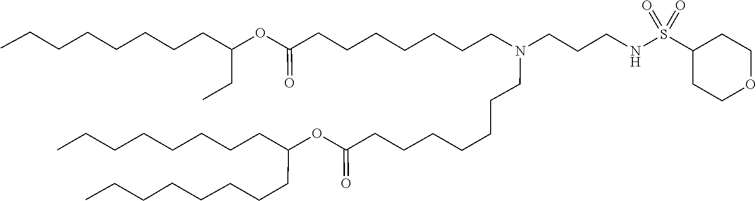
O(C(=O)CCCCCCCN(CCCCCCCC(OC(CCCCCCCC)CCCCCCCC)=O)CCCNS(=O)(=O)C1CCOCC1)C(CC)CCCCCCCC
